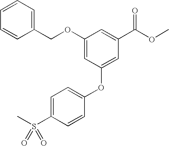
O(C1=CC(OC2=CC=C(S(C)(=O)=O)C=C2)=CC(C(OC)=O)=C1)CC1=CC=CC=C1
